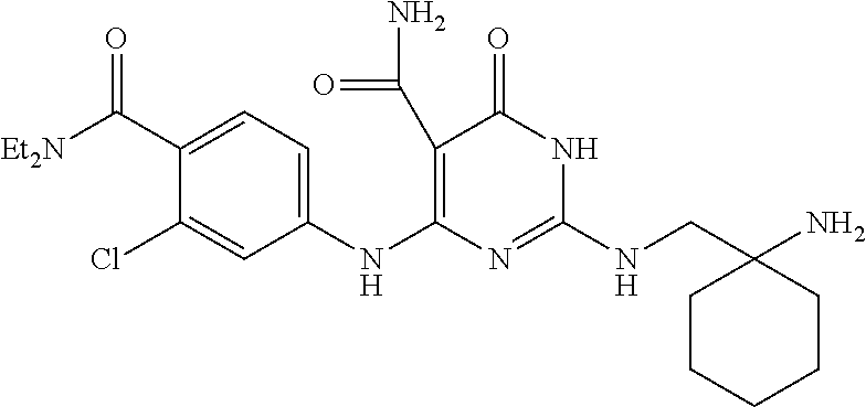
C1(C(N)=O)=C(NC2=CC=C(C([Et2N])=O)C(Cl)=C2)N=C(NCC2(N)CCCCC2)NC1=O
